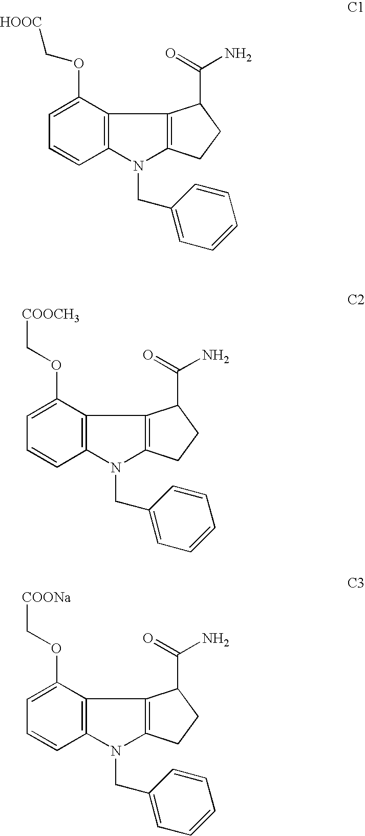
C12=C(C(OC[HOOC])=CC=C1)C1=C(N2CC2=CC=CC=C2)CCC1C(=O)N.C12=C(C(OC[COOCH3])=CC=C1)C1=C(N2CC2=CC=CC=C2)CCC1C(=O)N.C12=C(C(OC[COONa])=CC=C1)C1=C(N2CC2=CC=CC=C2)CCC1C(=O)N
